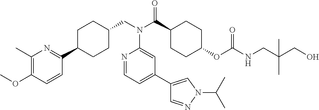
C1(C)=C(OC)C=CC(C2CCC(CN(C(C3CCC(OC(NCC(CO)(C)C)=O)CC3)=O)C3=CC(C4=CN(C(C)C)N=C4)=CC=N3)CC2)=N1
